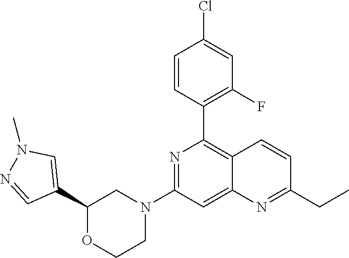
C1(C2=CN(C)N=C2)OCCN(C2=NC(C3=C(F)C=C(Cl)C=C3)=C3C(=C2)N=C(CC)C=C3)C1
